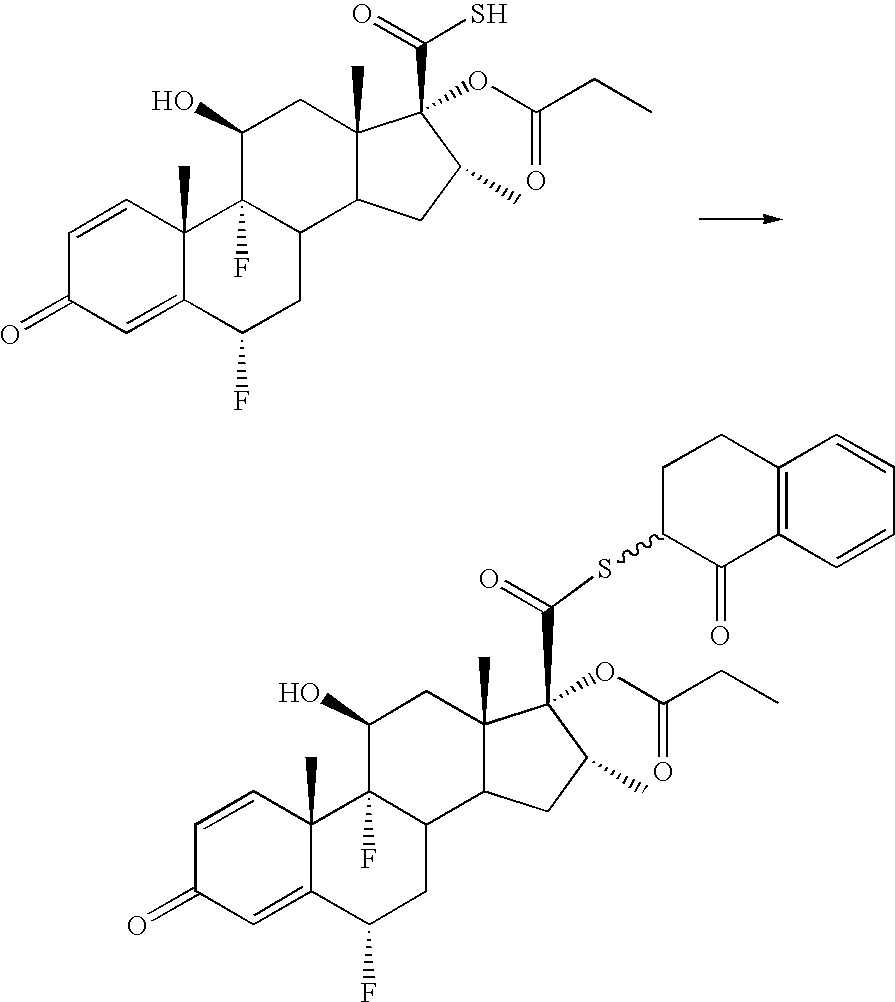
C1=CC2(C)C(=CC1=O)C(F)CC1C2(F)C(O)CC2(C)C1CC(C)C2(C(=O)S)OC(CC)=O.C1=CC2(C)C(=CC1=O)C(F)CC1C2(F)C(O)CC2(C)C1CC(C)C2(C(=O)SC1C(=O)C2=C(CC1)C=CC=C2)OC(=O)CC
